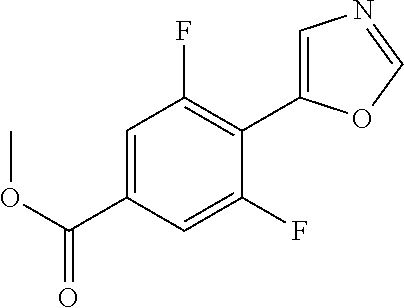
C1=C(C(OC)=O)C=C(F)C(C2=CN=CO2)=C1F
